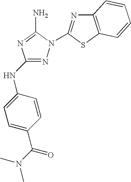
N1=C(NC2=CC=C(C(N(C)C)=O)C=C2)N=C(N)N1C1=NC2=C(S1)C=CC=C2
